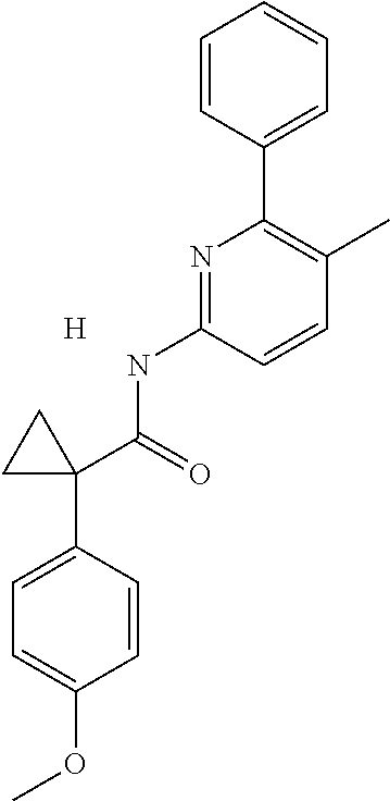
C1=CC(C2=C(C)C=CC(NC(=O)C3(C4=CC=C(OC)C=C4)CC3)=N2)=CC=C1.[H]
